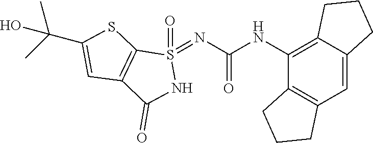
C12=C(C=C3C(=C1NC(=O)N=S1(=O)C4=C(C(=O)N1)C=C(C(C)(C)O)S4)CCC3)CCC2
